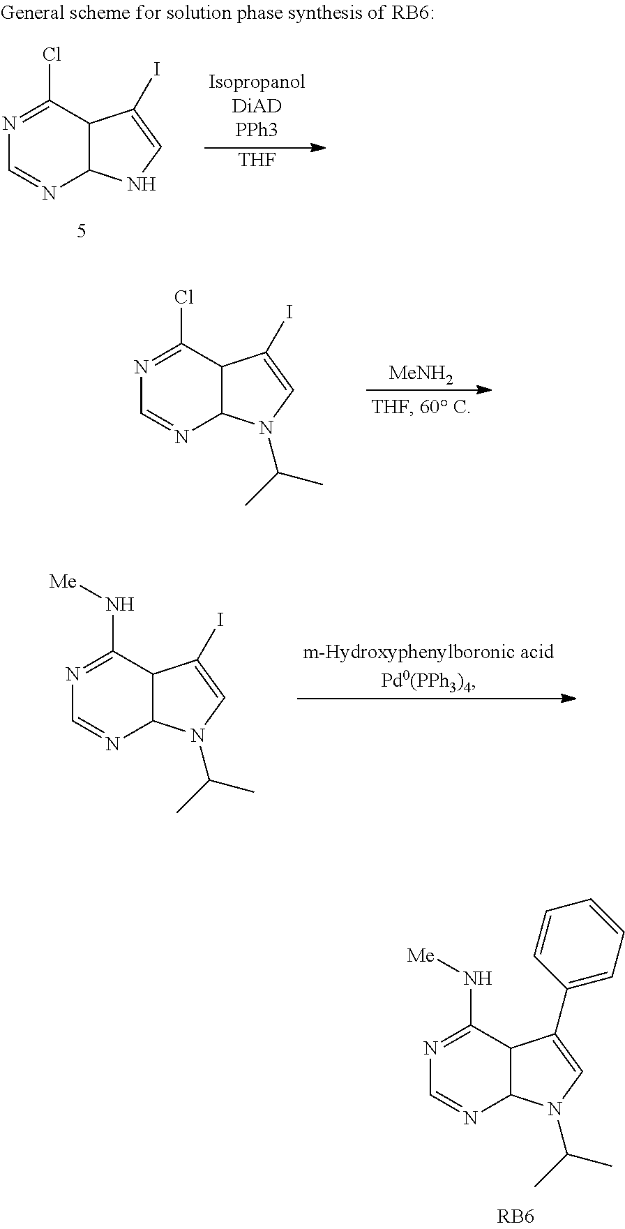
N1=C(Cl)C2C(N=C1)N(C(C)C)C=C2I.[MeNH2].N1=C(N[Me])C2C(N=C1)N(C(C)C)C=C2I.N1=C(N[Me])C2C(N=C1)N(C(C)C)C=C2C1=CC=CC=C1.N1=C(Cl)C2C(N=C1)NC=C2I.[THF]
